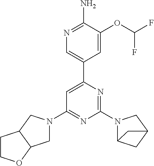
N1=C(N)C(OC(F)F)=CC(C2=CC(N3CC4C(C3)CCO4)=NC(N3C4CC(C3)C4)=N2)=C1
